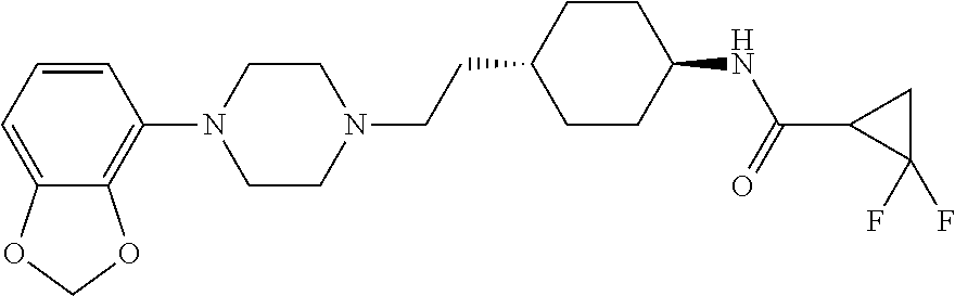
C1=CC=C2C(=C1N1CCN(CCC3CCC(NC(=O)C4C(F)(F)C4)CC3)CC1)OCO2
